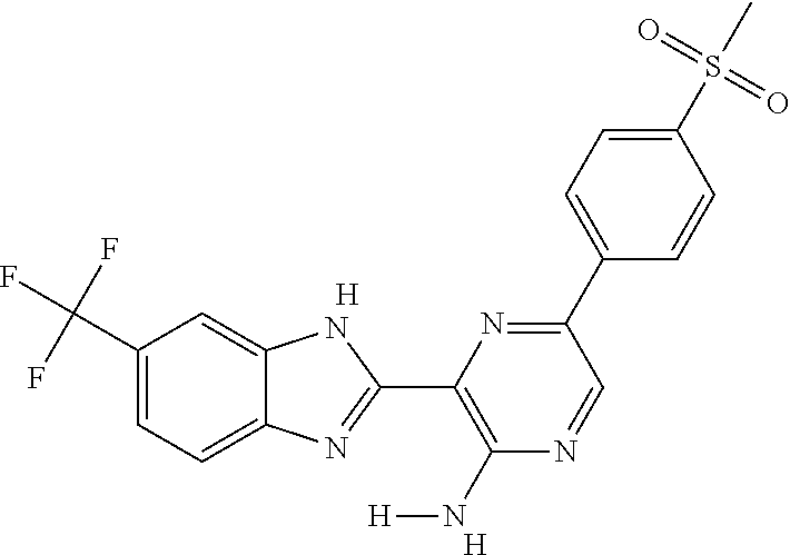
FC(C1=CC=C2C(=C1)NC(C1=C(N[H])N=CC(C3=CC=C(S(C)(=O)=O)C=C3)=N1)=N2)(F)F.[H].[H]
